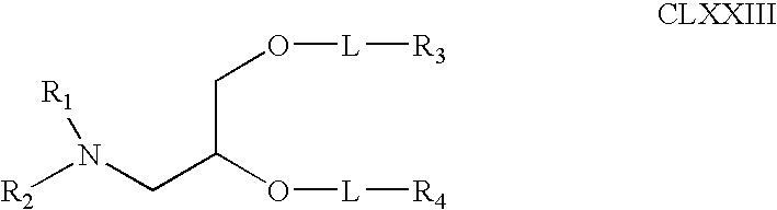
[R2]N(CC(O[L][R4])CO[L][R3])[R1]
